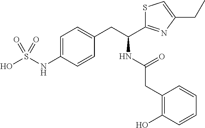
C1=C(NS(O)(=O)=O)C=CC(CC(NC(CC2=C(O)C=CC=C2)=O)C2=NC(CC)=CS2)=C1
